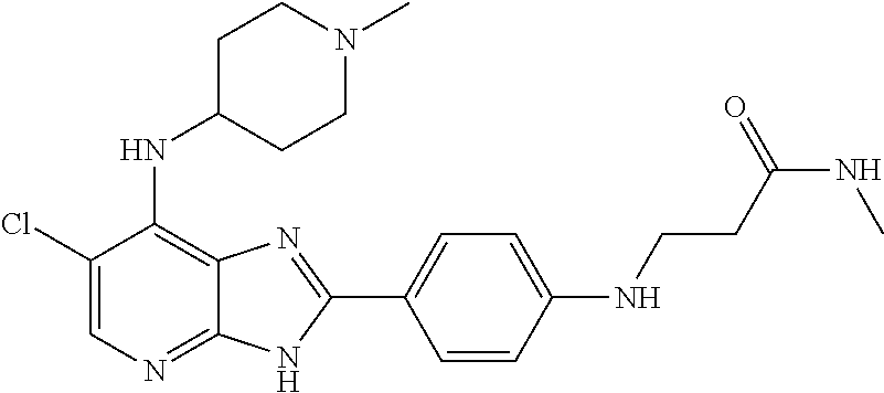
C1(Cl)=CN=C2C(=C1NC1CCN(C)CC1)N=C(C1=CC=C(NCCC(NC)=O)C=C1)N2
